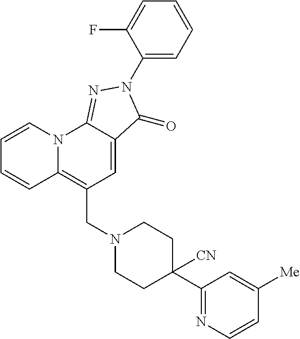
C1=CC2=C(CN3CCC(C4=NC=CC([Me])=C4)([CN])CC3)C=C3C(=NN(C4=CC=CC=C4F)C3=O)N2C=C1
